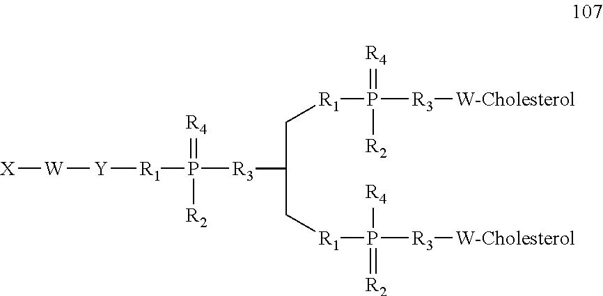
[X][W][Y][R1]P([R3]C(C[R1]P([R3][W-Cholesterol])([R2])=[R4])C[R1]P([R3][W-Cholesterol])([R4])=[R2])(=[R4])[R2]
